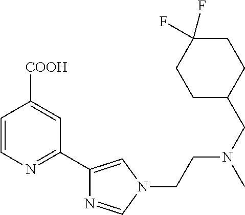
C1=CN=C(C2=CN(CCN(CC3CCC(F)(F)CC3)C)C=N2)C=C1[COOH]
